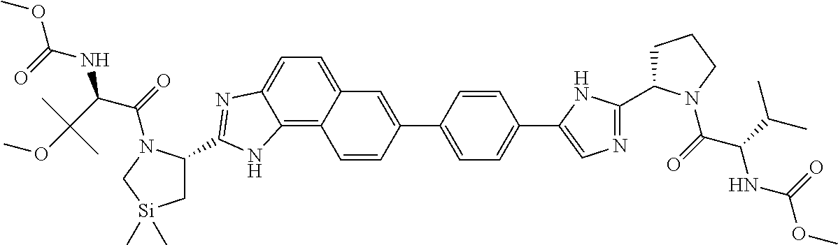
C1C(C2=NC=C(C3=CC=C(C4=CC5=CC=C6C(=C5C=C4)NC(C4C[Si](C)(C)CN4C(=O)C(C(OC)(C)C)NC(OC)=O)=N6)C=C3)N2)N(C(=O)C(C(C)C)NC(OC)=O)CC1
